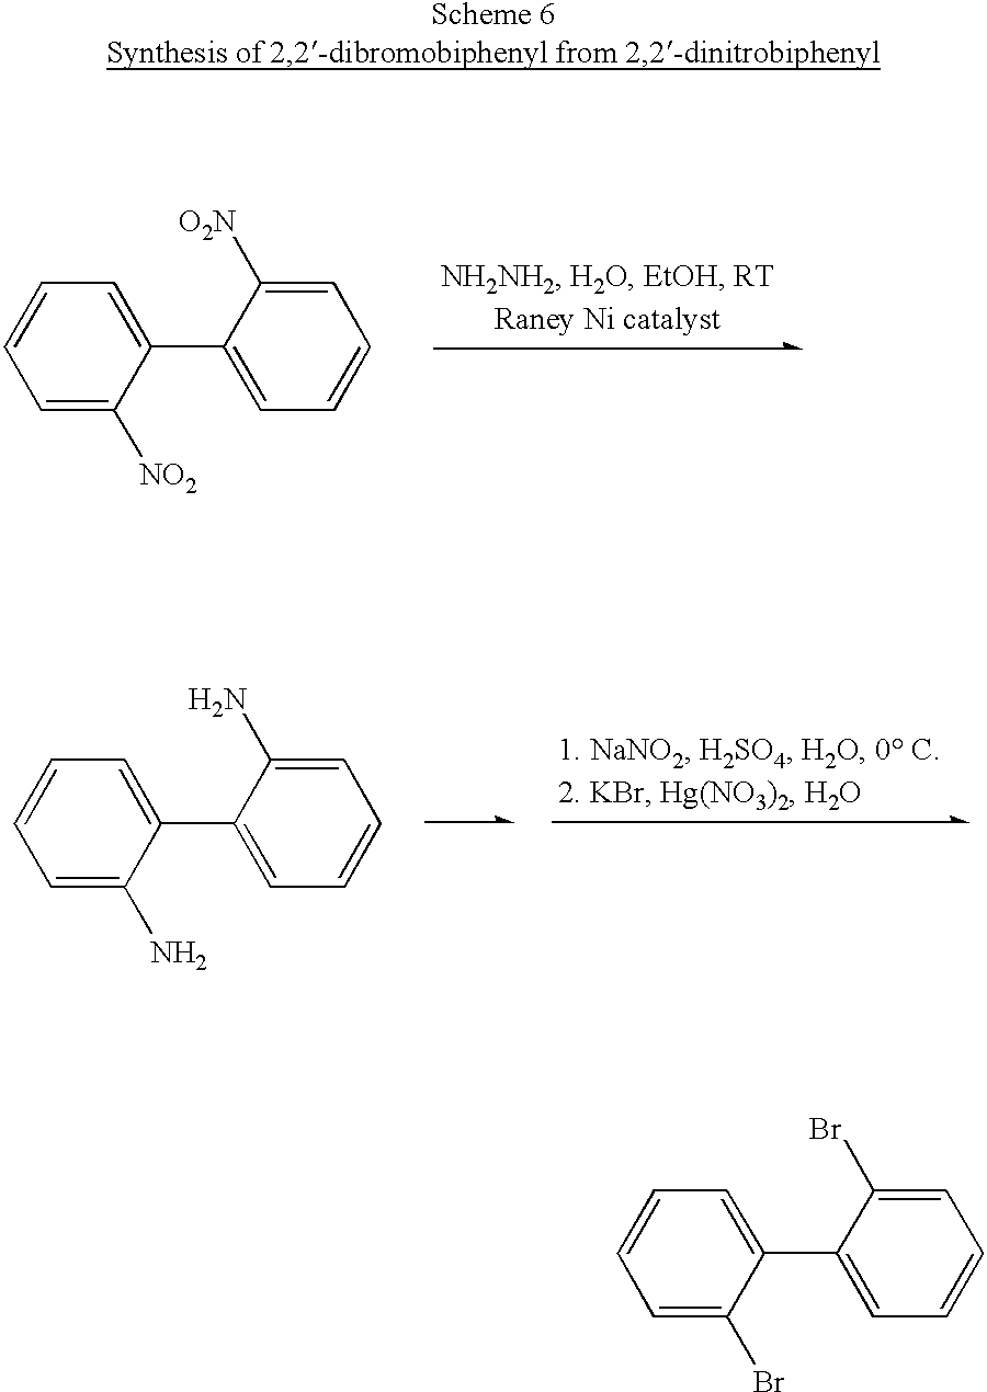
C1=C(C2=CC=CC=C2[O2N])C([NO2])=CC=C1.C1=C(C2=CC=CC=C2N)C(N)=CC=C1.C1=C(C2=CC=CC=C2Br)C(Br)=CC=C1
